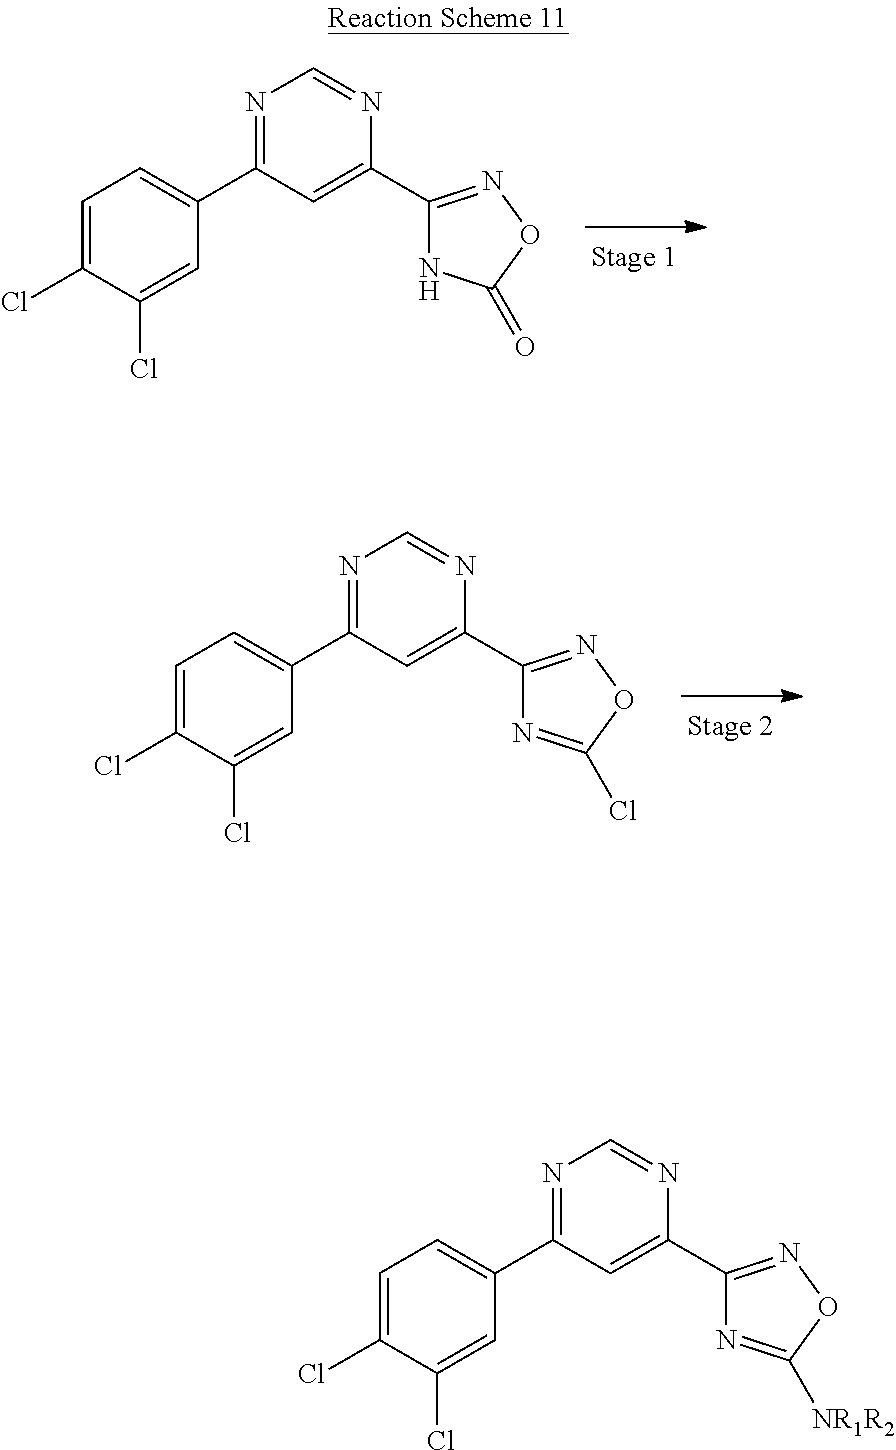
C1(Cl)=CC(C2=NC=NC(C3=NOC([NR1R2])=N3)=C2)=CC=C1Cl.C1(Cl)=CC(C2=NC=NC(C3=NOC(=O)N3)=C2)=CC=C1Cl.C1(Cl)=CC(C2=NC=NC(C3=NOC(Cl)=N3)=C2)=CC=C1Cl
